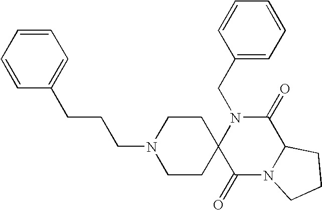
C(N1C2(C(=O)N3C(C1=O)CCC3)CCN(CCCC1=CC=CC=C1)CC2)C1=CC=CC=C1
